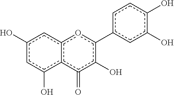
c1(O)cc(O)cc2oc(-c3cc(O)c(O)cc3)c(O)c(=O)c12
